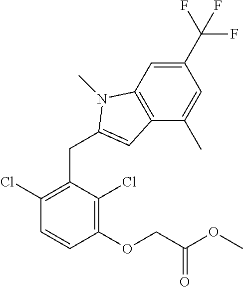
C1(OCC(OC)=O)=C(Cl)C(CC2=CC3=C(C=C(C(F)(F)F)C=C3C)N2C)=C(Cl)C=C1
